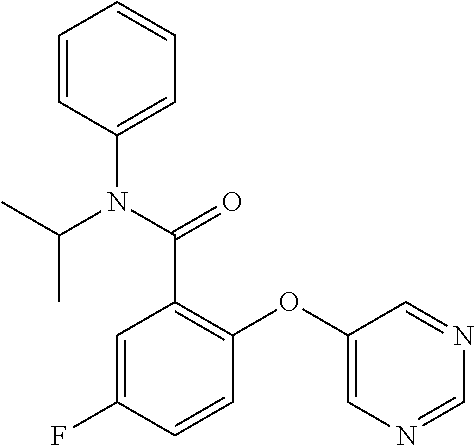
C1=CC(N(C(C)C)C(C2=C(OC3=CN=CN=C3)C=CC(F)=C2)=O)=CC=C1
